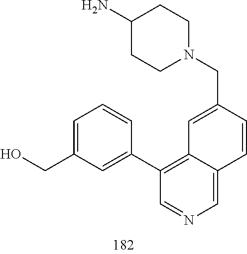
N1(CC2=CC3=C(C4=CC(CO)=CC=C4)C=NC=C3C=C2)CCC(N)CC1
